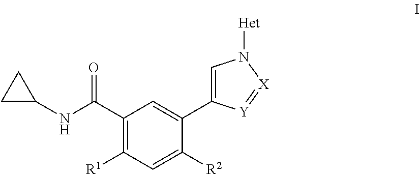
C1C(NC(C2=C([R1])C=C([R2])C(C3=CN([Het])[X]=[Y]3)=C2)=O)C1
